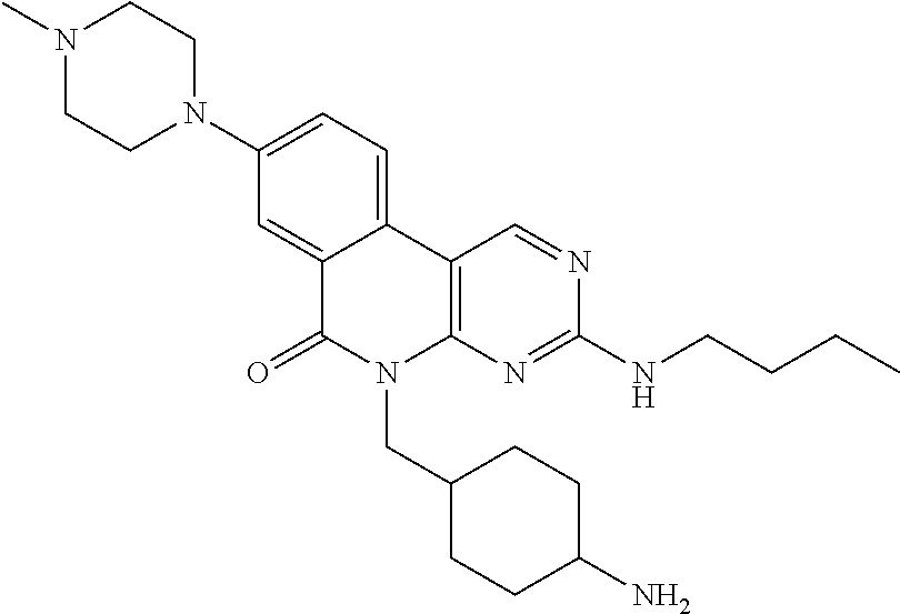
N1(C)CCN(C2=CC=C3C(=C2)C(=O)N(CC2CCC(N)CC2)C2=C3C=NC(NCCCC)=N2)CC1
